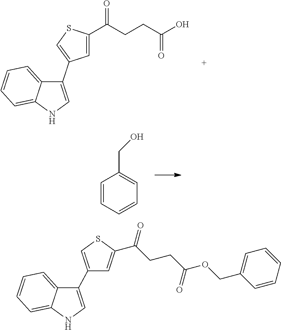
C1=C(C(CCC(O)=O)=O)SC=C1C1=CNC2=CC=CC=C12.C1(C2=CNC3=CC=CC=C23)=CSC(C(CCC(OCC2=CC=CC=C2)=O)=O)=C1.C1=CC=CC=C1CO
